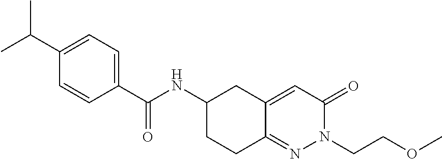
C1(C(C)C)=CC=C(C(NC2CCC3=NN(CCOC)C(=O)C=C3C2)=O)C=C1
